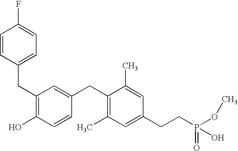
FC1=CC=C(CC2=C(O)C=CC(CC3=C(C)C=C(CCP(O)(=O)OC)C=C3C)=C2)C=C1
